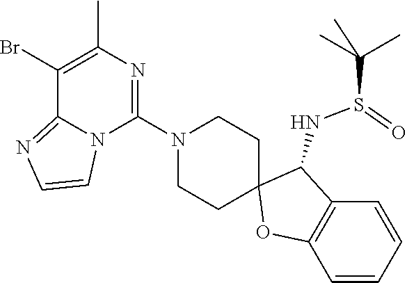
C1(Br)=C(C)N=C(N2CCC3(CC2)OC2=C(C=CC=C2)C3NS(C(C)(C)C)=O)N2C1=NC=C2
